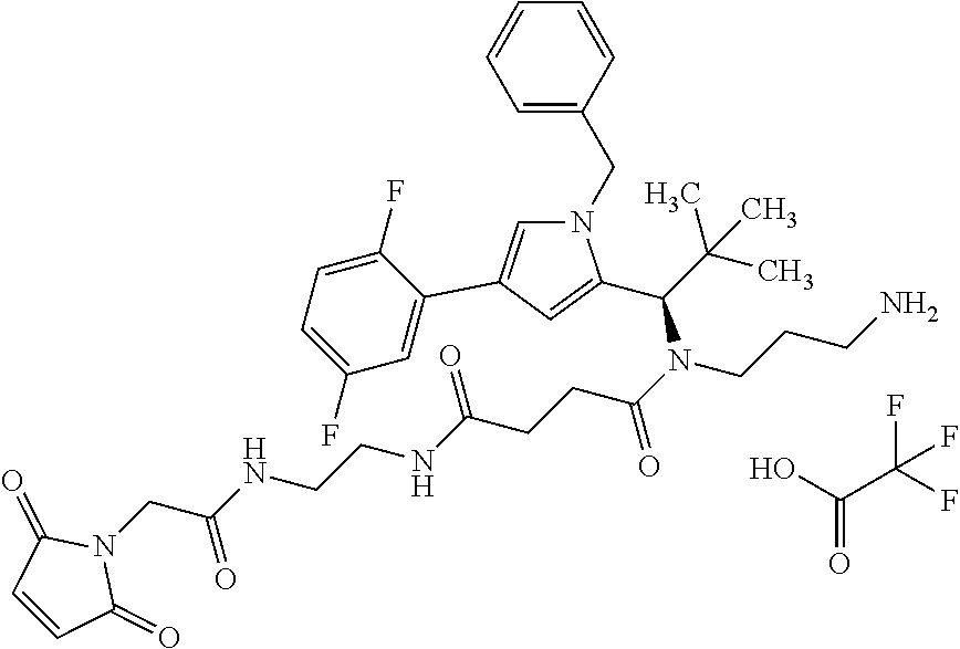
O=C(C(F)(F)F)O.C(CC(N(CCCN)C(C(C)(C)C)C1=CC(C2=CC(F)=CC=C2F)=CN1CC1=CC=CC=C1)=O)C(NCCNC(CN1C(=O)C=CC1=O)=O)=O
